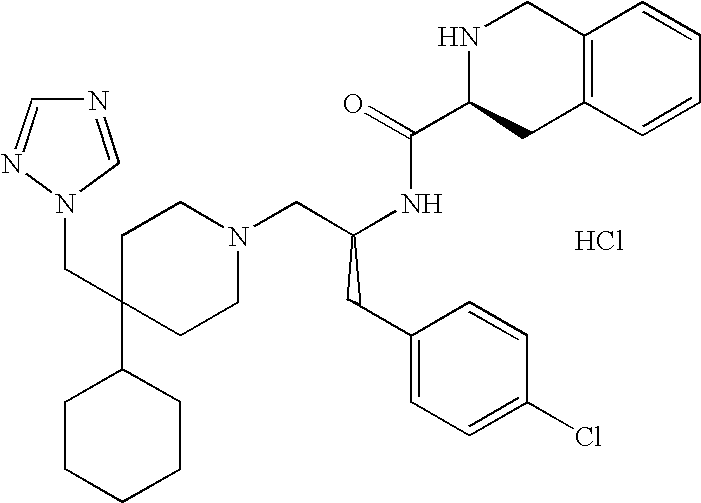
C1=NN(CC2(C3CCCCC3)CCN(CC(CC3=CC=C(Cl)C=C3)NC(=O)C3NCC4=C(C3)C=CC=C4)CC2)C=N1.Cl
